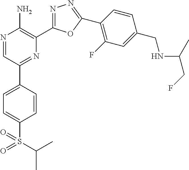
N1=CC(C2=CC=C(S(C(C)C)(=O)=O)C=C2)=NC(C2=NN=C(C3=C(F)C=C(CNC(C)CF)C=C3)O2)=C1N
